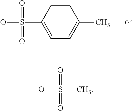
C1=CC(S(O)(=O)=O)=CC=C1C.CS(O)(=O)=O
